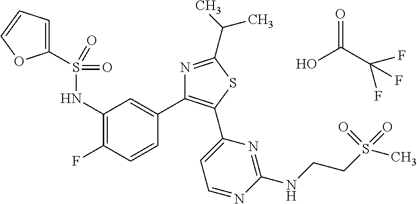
C1(NS(C2=CC=CO2)(=O)=O)=C(F)C=CC(C2=C(C3=CC=NC(NCCS(=O)(=O)C)=N3)SC(C(C)C)=N2)=C1.OC(C(F)(F)F)=O
